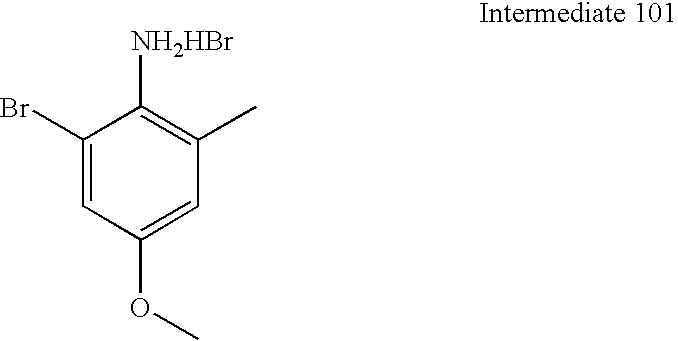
C1(Br)=CC(OC)=CC(C)=C1[NH2HBr]
